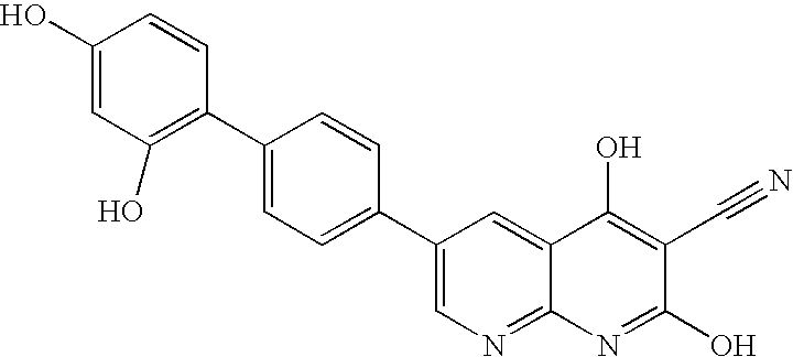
C1(O)=CC(O)=C(C2=CC=C(C3=CN=C4C(=C3)C(O)=C(C#N)C(O)=N4)C=C2)C=C1
